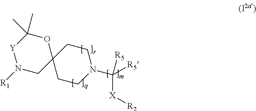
C1CN(C([X][R2])([R5])[R5])CCC12OC(C)(C)[Y]N([R1])C2
